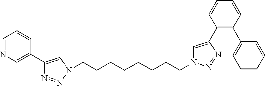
C1=NC=C(C2=CN(CCCCCCCCN3C=C(C4=C(C5=CC=CC=C5)C=CC=C4)N=N3)N=N2)C=C1
